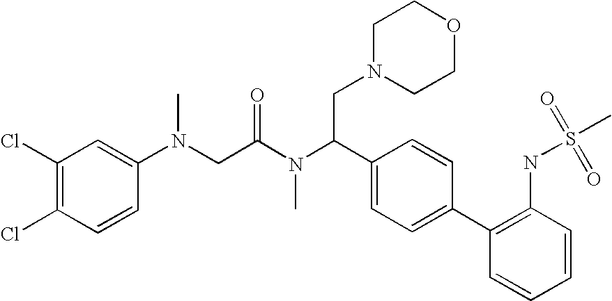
C1(Cl)=C(Cl)C=CC(N(CC(N(C(C2=CC=C(C3=C(NS(C)(=O)=O)C=CC=C3)C=C2)CN2CCOCC2)C)=O)C)=C1
